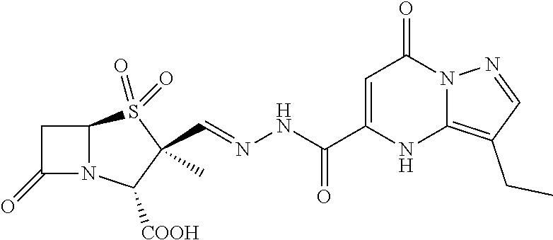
C1C(=O)N2C1S(=O)(=O)C(C=NNC(C1=CC(=O)N3C(=C(CC)C=N3)N1)=O)(C)C2[COOH]
